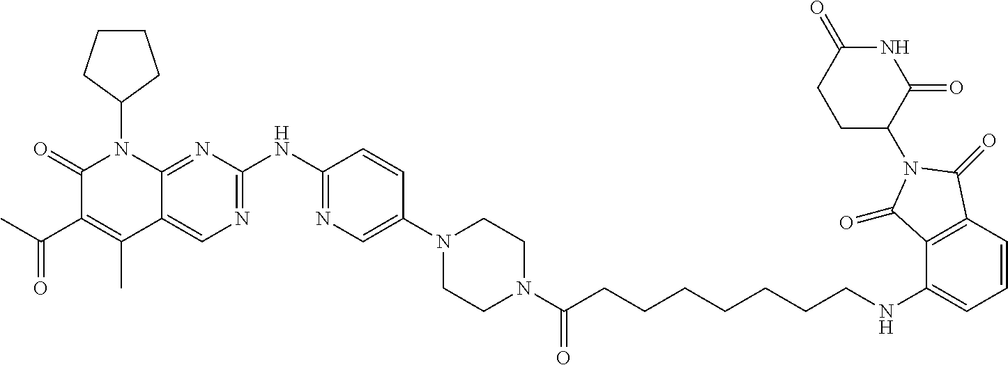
C1(=O)C(C(C)=O)=C(C)C2=CN=C(NC3=NC=C(N4CCN(C(=O)CCCCCCCNC5=CC=CC6=C5C(=O)N(C5C(=O)NC(=O)CC5)C6=O)CC4)C=C3)N=C2N1C1CCCC1
